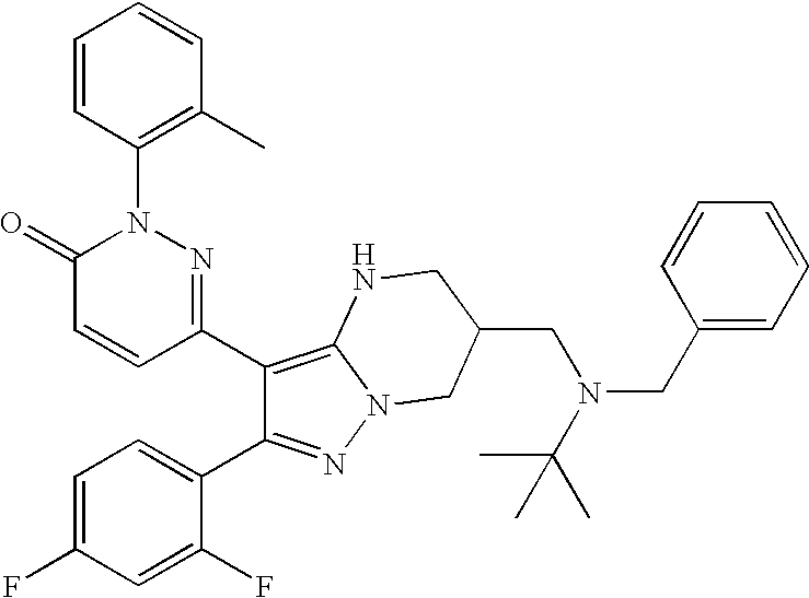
C1(C2=C3N(N=C2C2=CC=C(F)C=C2F)CC(CN(CC2=CC=CC=C2)C(C)(C)C)CN3)=NN(C2=C(C)C=CC=C2)C(=O)C=C1
